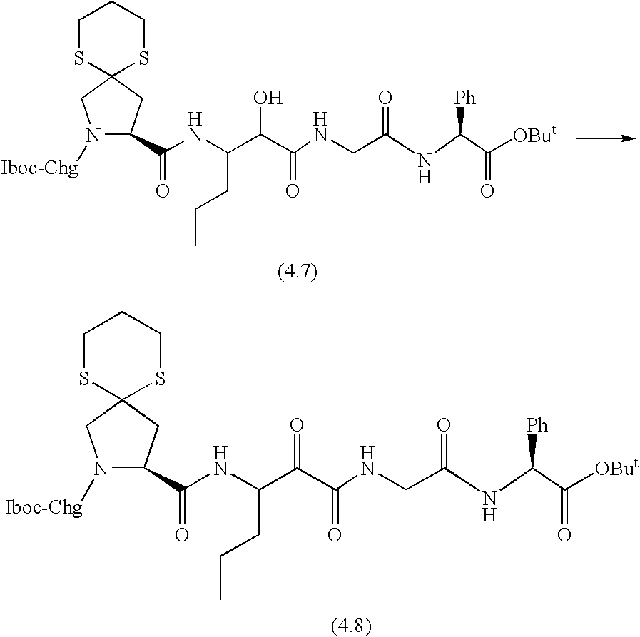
C1SC2(SCC1)CC(C(NC(C(C(NCC(NC(C([OBut])=O)[Ph])=O)=O)=O)CCC)=O)N([Iboc-Chg])C2.C1SC2(SCC1)CC(C(NC(C(C(NCC(NC(C([OBut])=O)[Ph])=O)=O)O)CCC)=O)N([Iboc-Chg])C2
